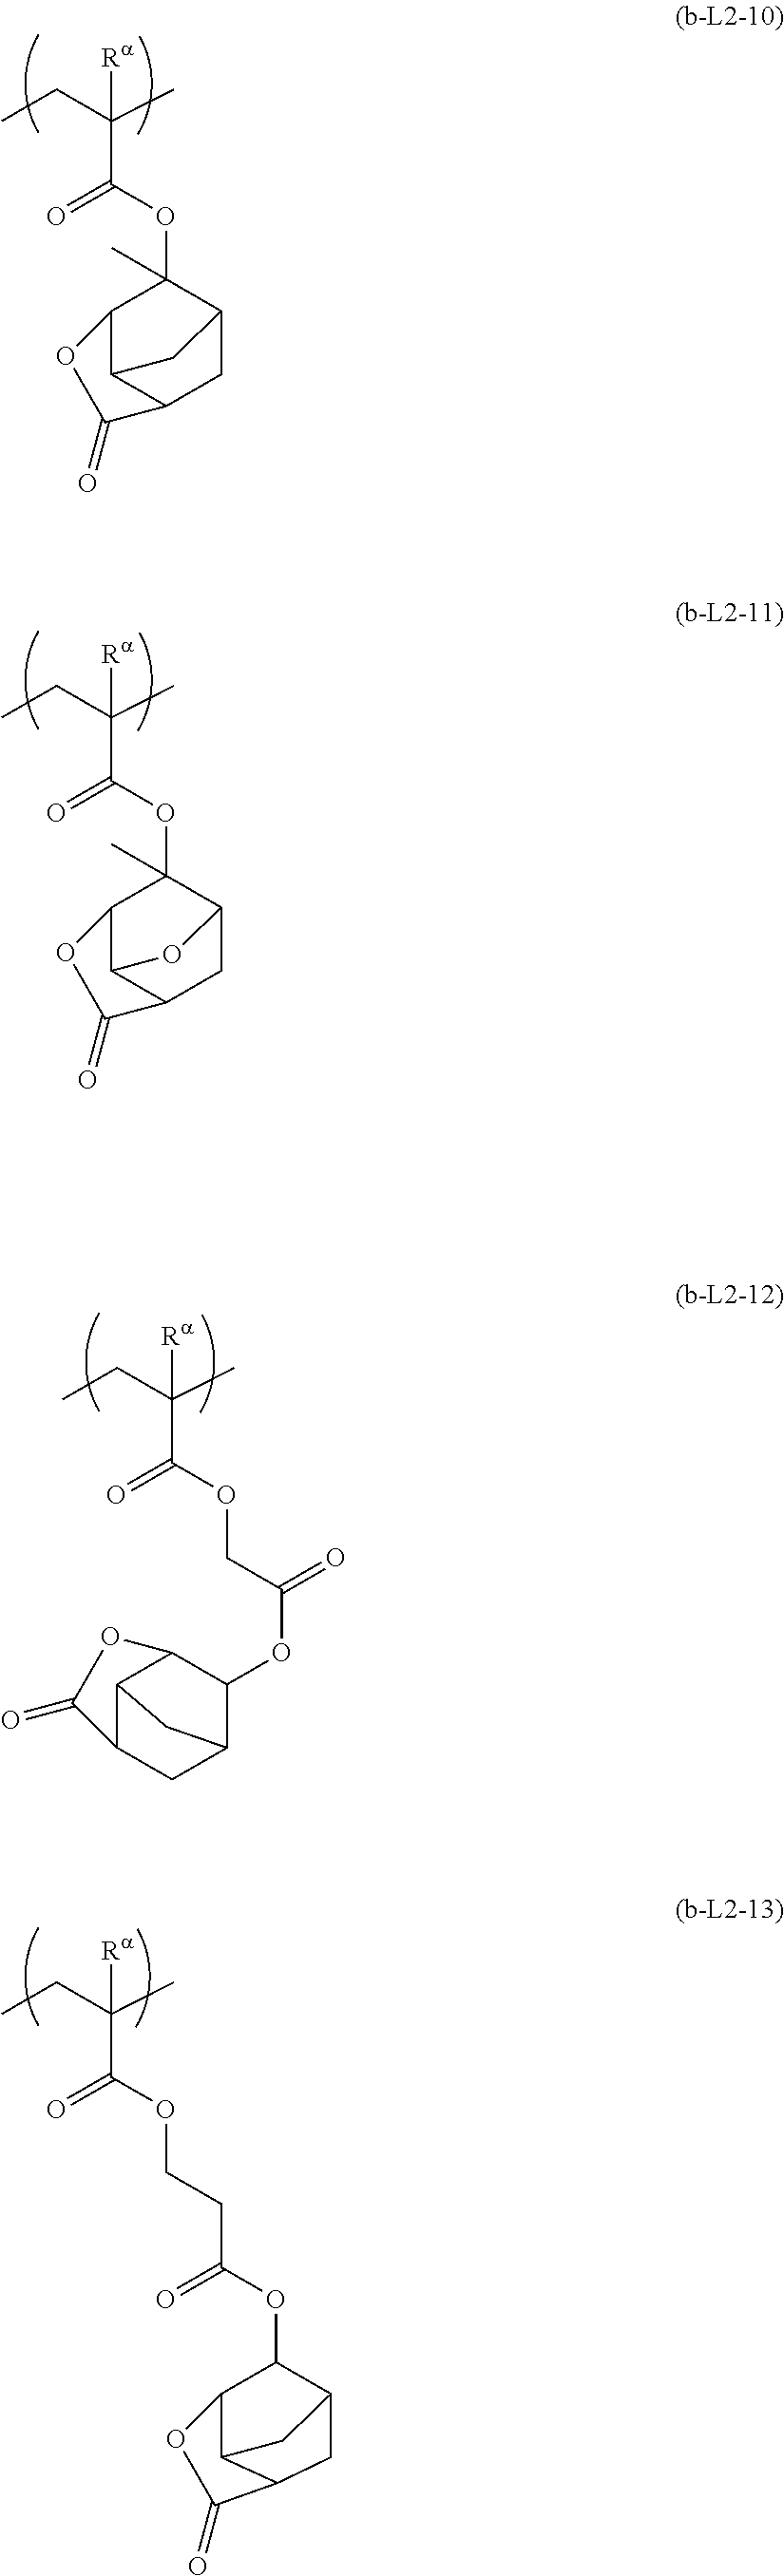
CCC(C)(C(OC1(C)C2C3C(CC1O3)C(=O)O2)=O)[Ra].CCC(C)(C(OC1(C)C2C3C(CC1C3)C(=O)O2)=O)[Ra].CCC(C)(C(OCC(OC1C2C3C(CC1C3)C(=O)O2)=O)=O)[Ra].CCC(C)(C(OCCC(OC1C2C3C(CC1C3)C(=O)O2)=O)=O)[Ra]
